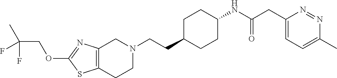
C12=C(CCN(CCC3CCC(NC(CC4=CC=C(C)N=N4)=O)CC3)C1)SC(OCC(C)(F)F)=N2
